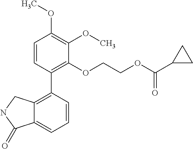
C1=CC(C2=C3C(=CC=C2)C(=O)NC3)=C(OCCOC(C2CC2)=O)C(OC)=C1OC
